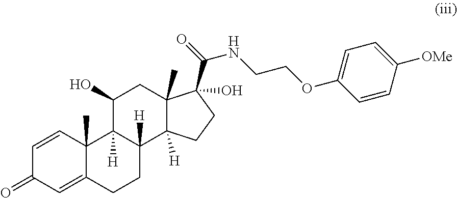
C1=CC2(C)C(=CC1=O)CCC1([H])C2([H])C(O)CC2(C)C1([H])CCC2(C(NCCOC1=CC=C([OMe])C=C1)=O)O
